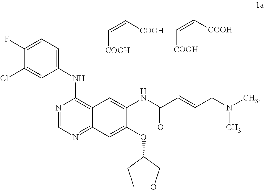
C1(F)=CC=C(NC2=C3C(=NC=N2)C=C(OC2CCOC2)C(NC(=O)C=CCN(C)C)=C3)C=C1Cl.C([COOH])=C[COOH].C([COOH])=C[COOH]
